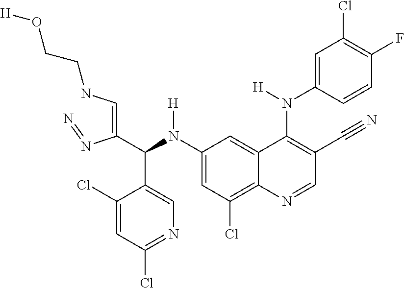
C1(N(C(C(=CNCCO[H])N=N)C2=CN=C(Cl)C=C2Cl)[H])=CC(Cl)=C2C(=C1)C(N(C1=CC(Cl)=C(F)C=C1)[H])=C(C#N)C=N2
